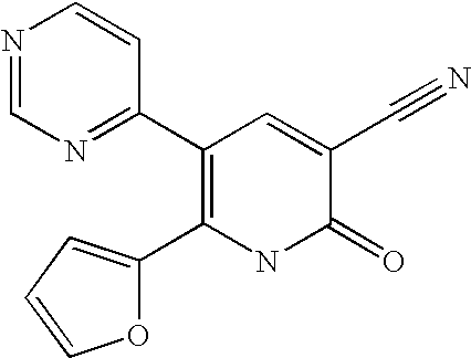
N1=CN=C(C2=C(C3=CC=CO3)NC(=O)C(C#N)=C2)C=C1
